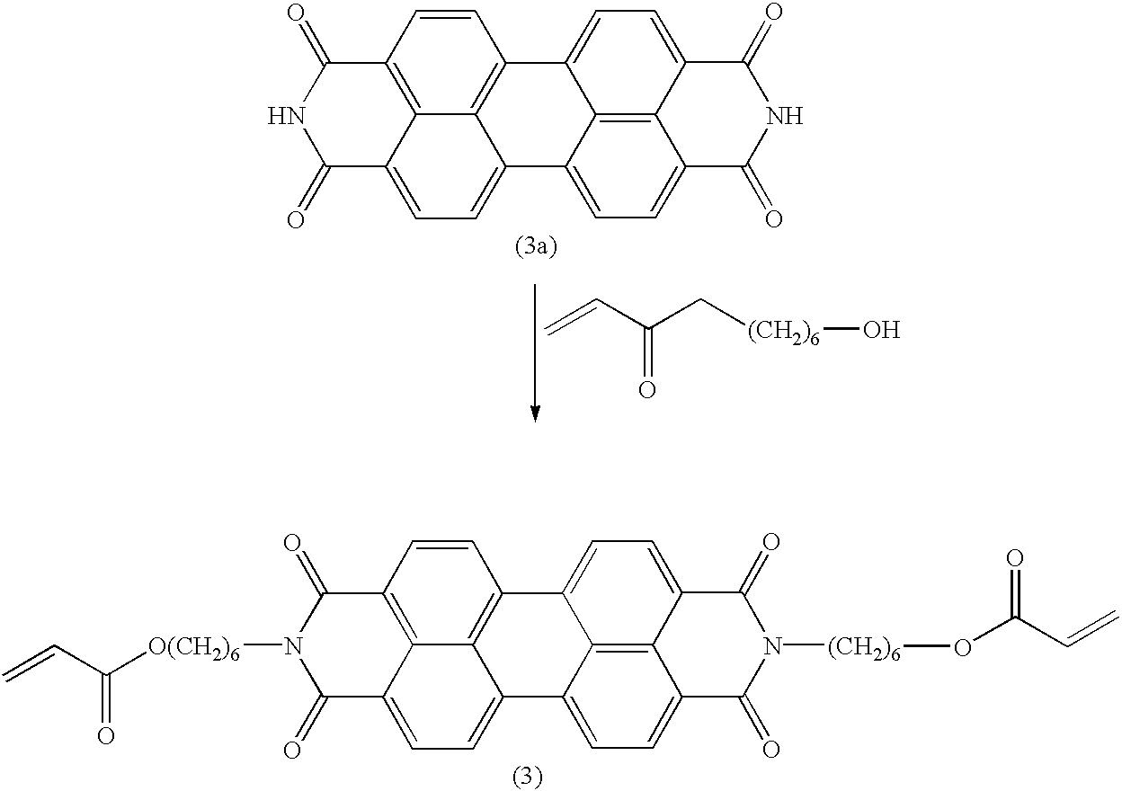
C12=CC=C3C4=C1C(=CC=C4C(=O)NC3=O)C1=CC=C3C4=C(C=CC2=C14)C(=O)NC3=O.C=CC(C[(CH2)6]O)=O.C12=CC=C3C4=C1C(=CC=C4C(=O)N([(CH2)6]OC(C=C)=O)C3=O)C1=CC=C3C4=C(C=CC2=C14)C(=O)N([O(CH2)6]C(C=C)=O)C3=O
